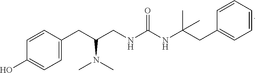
C1=CC(CC(CNC(NC(CC2=CC=CC=C2)(C)C)=O)N(C)C)=CC=C1O
